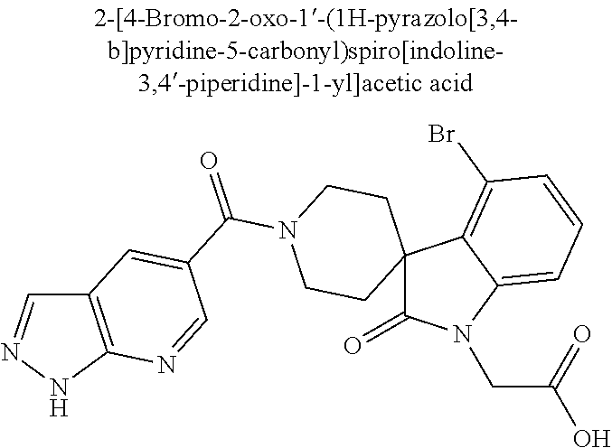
C1=NNC2=C1C=C(C(N1CCC3(CC1)C(=O)N(CC(=O)O)C1=CC=CC(Br)=C31)=O)C=N2
